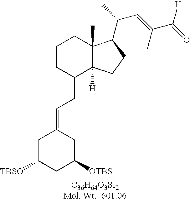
C1C([TBSO])CC([OTBS])CC1=CC=C1C2([H])C(C)(CCC1)C(C(C)C=C(C(=O)[H])C)CC2
